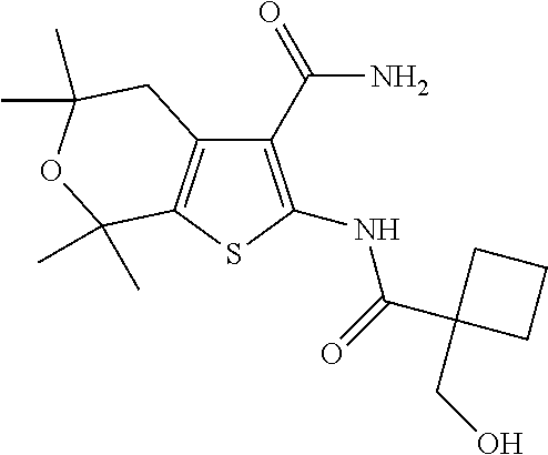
C1(C(N)=O)=C(NC(=O)C2(CO)CCC2)SC2=C1CC(C)(C)OC2(C)C
